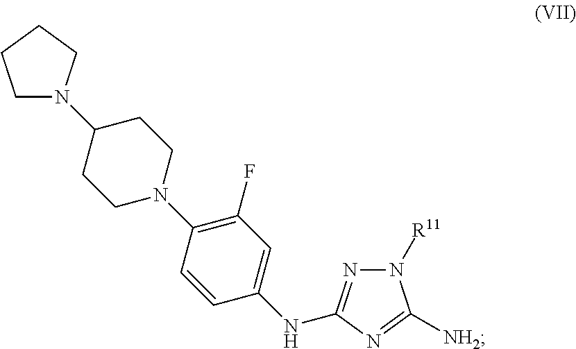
C1CCCN1C1CCN(C2=C(F)C=C(NC3=NN([R11])C([NH2])=N3)C=C2)CC1
